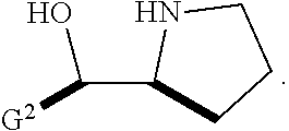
C(C1CCCN1)([G2])O
